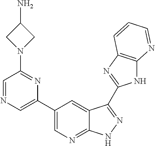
C1(C2=CN=CC(N3CC(N)C3)=N2)=CN=C2C(=C1)C(C1=NC3=C(N1)N=CC=C3)=NN2
